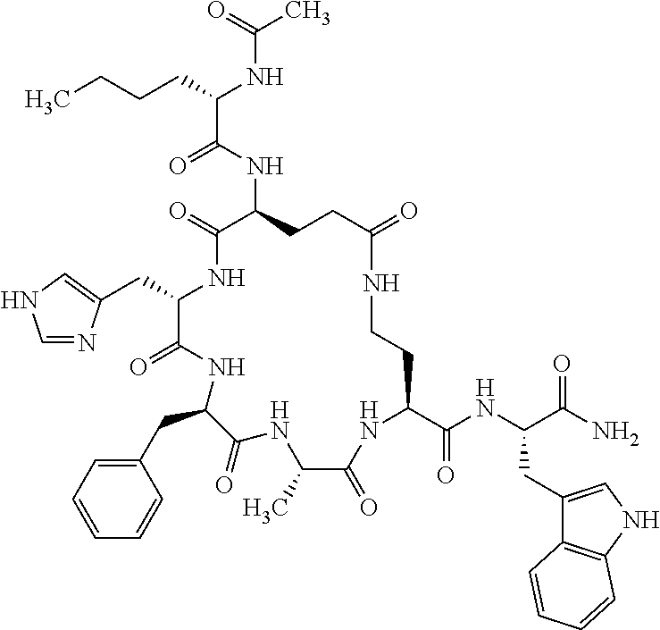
C(C1C(=O)NC(CC2=CC=CC=C2)C(=O)NC(C)C(=O)NC(C(NC(C(N)=O)CC2=CNC3=C2C=CC=C3)=O)CCNC(=O)CCC(NC(C(CCCC)NC(C)=O)=O)C(=O)N1)C1=CNC=N1
